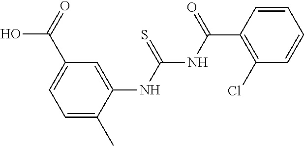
C1=C(C(=O)O)C=C(NC(NC(C2=C(Cl)C=CC=C2)=O)=S)C(C)=C1
